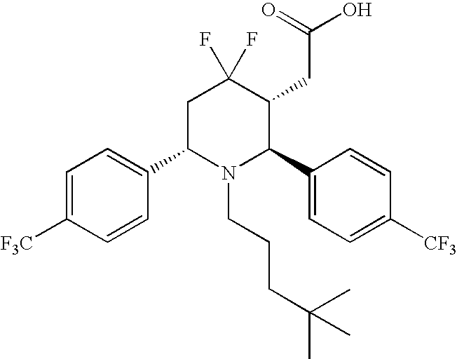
C1C(C2=CC=C([F3C])C=C2)N(CCCC(C)(C)C)C(C2=CC=C([CF3])C=C2)C(CC(O)=O)C1(F)F
